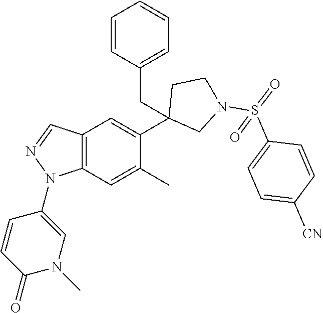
C1(C2=CC3=C(C=C2C)N(C2=CN(C)C(=O)C=C2)N=C3)(CC2=CC=CC=C2)CN(S(=O)(C2=CC=C([CN])C=C2)=O)CC1
